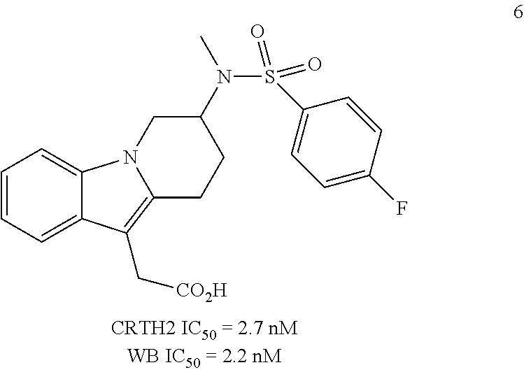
C1=CC=C2C(=C1)N1CC(N(S(=O)(=O)C3=CC=C(F)C=C3)C)CCC1=C2C[CO2H]
